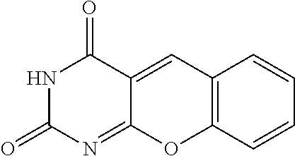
N1C(=O)N=C2C(=CC3=C(O2)C=CC=C3)C1=O
